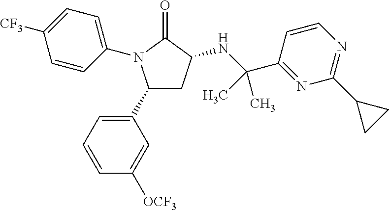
C1=CC(C(NC2CC(C3=CC=CC([OCF3])=C3)N(C3=CC=C([CF3])C=C3)C2=O)(C)C)=NC(C2CC2)=N1
